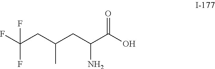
FC(CC(CC(C(O)=O)N)C)(F)F
